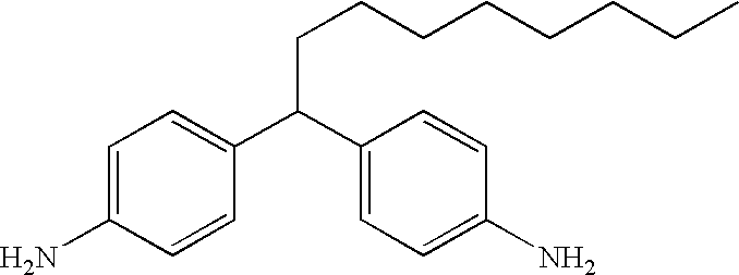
C(C(C1=CC=C(N)C=C1)C1=CC=C(N)C=C1)CCCCCCC
